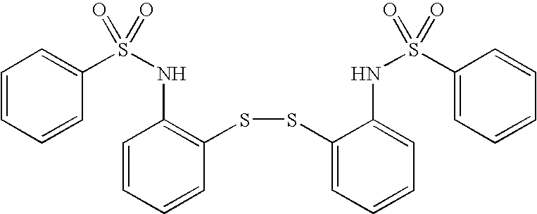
C1=CC=CC(SSC2=CC=CC=C2NS(C2=CC=CC=C2)(=O)=O)=C1NS(C1=CC=CC=C1)(=O)=O
